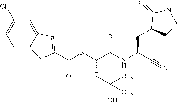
O=C(NC(C#N)CC1CCNC1=O)C(NC(C1=CC2=CC(Cl)=CC=C2N1)=O)CC(C)(C)C
